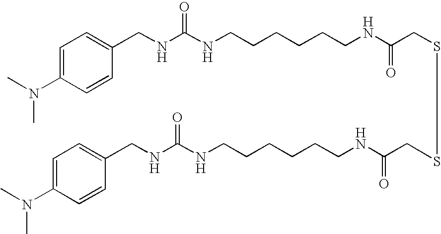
C(NC(NCCCCCCNC(CSSCC(NCCCCCCNC(NCC1=CC=C(N(C)C)C=C1)=O)=O)=O)=O)C1=CC=C(N(C)C)C=C1
